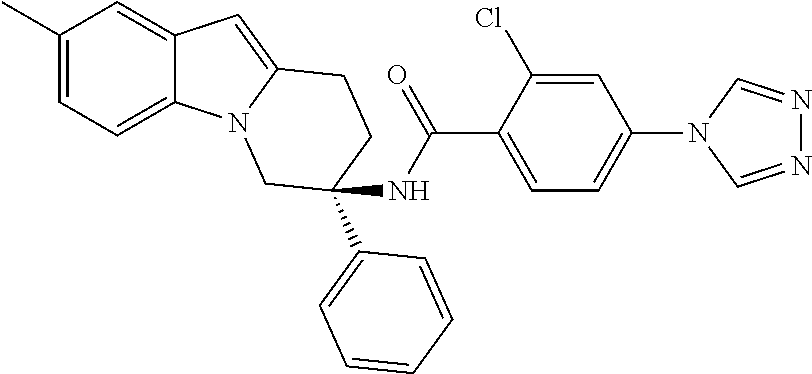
C1(C)=CC=C2C(=C1)C=C1N2CC(C2=CC=CC=C2)(NC(C2=CC=C(N3C=NN=C3)C=C2Cl)=O)CC1
